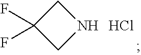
C1(F)(F)CNC1.Cl
